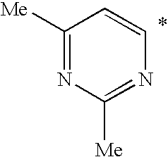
C1([Me])=NC([Me])=NC=C1
